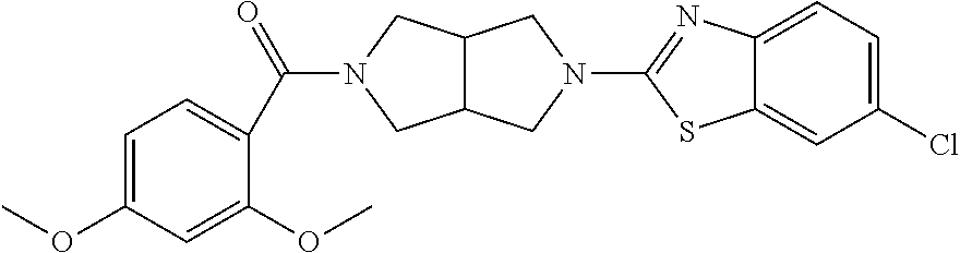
C12C(CN(C(=O)C3=CC=C(OC)C=C3OC)C1)CN(C1=NC3=CC=C(Cl)C=C3S1)C2
